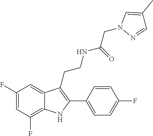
C1=C(F)C=C2C(=C1F)NC(C1=CC=C(F)C=C1)=C2CCNC(CN1N=CC(C)=C1)=O
